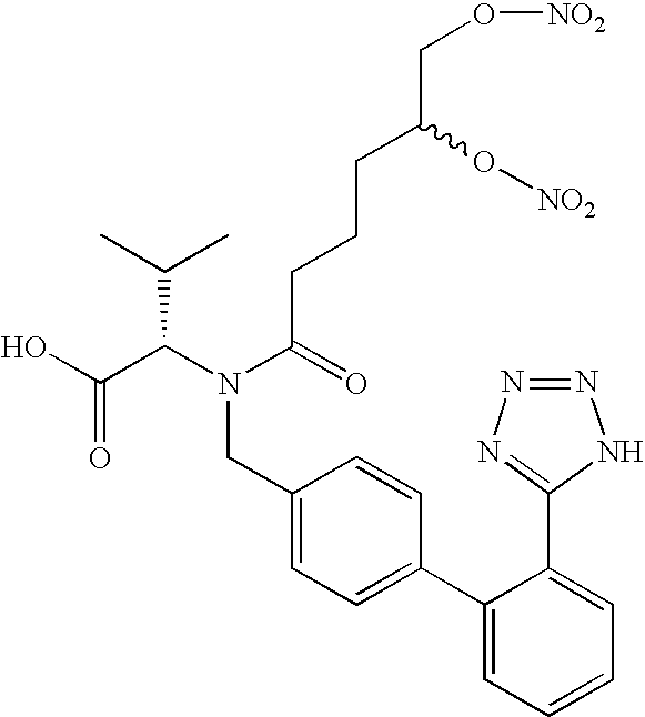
C(C(N(CC1=CC=C(C2=CC=CC=C2C2=NN=NN2)C=C1)C(=O)CCCC(CO[NO2])O[NO2])C(C)C)(O)=O
